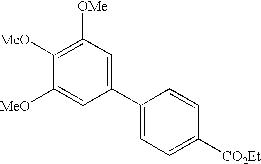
C1([OMe])=C([MeO])C([MeO])=CC(C2=CC=C([CO2Et])C=C2)=C1
